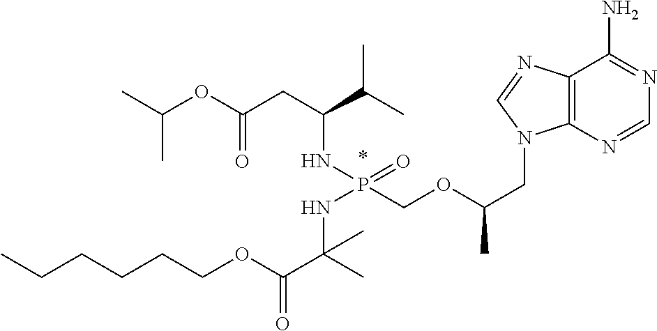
C(C)(C)OC(CC(NP(COC(CN1C2=C(C(N)=NC=N2)N=C1)C)(=O)NC(C)(C(OCCCCCC)=O)C)C(C)C)=O
